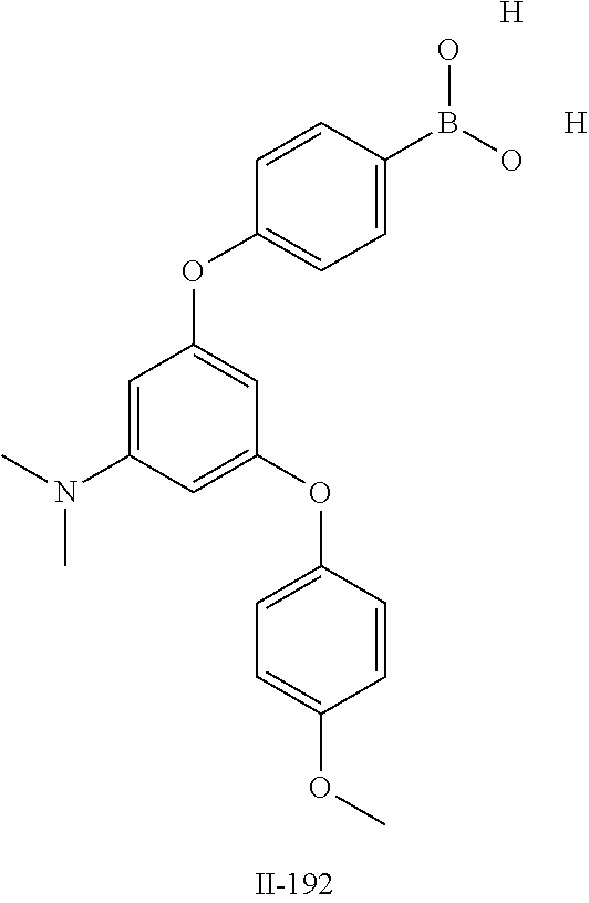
CN(C1=CC(OC2=CC=C(B(O)O)C=C2)=CC(OC2=CC=C(OC)C=C2)=C1)C.[H].[H]
